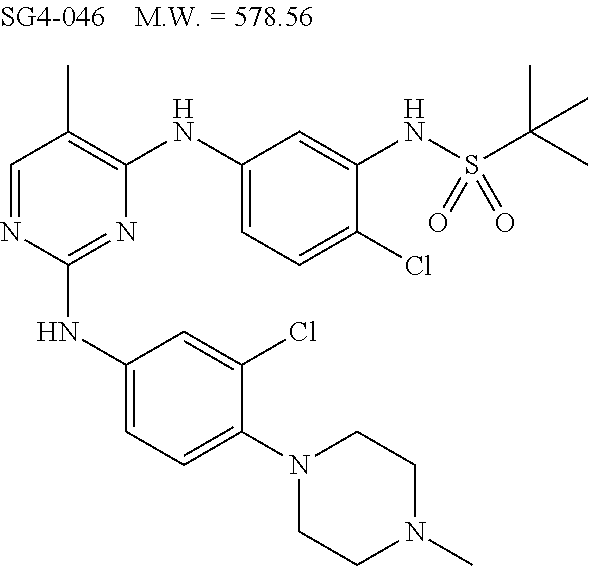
N1=C(NC2=CC=C(N3CCN(C)CC3)C(Cl)=C2)N=CC(C)=C1NC1=CC=C(Cl)C(NS(C(C)(C)C)(=O)=O)=C1
